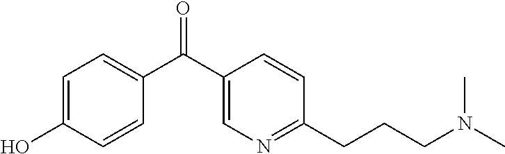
C1=C(O)C=CC(C(C2=CN=C(CCCN(C)C)C=C2)=O)=C1
